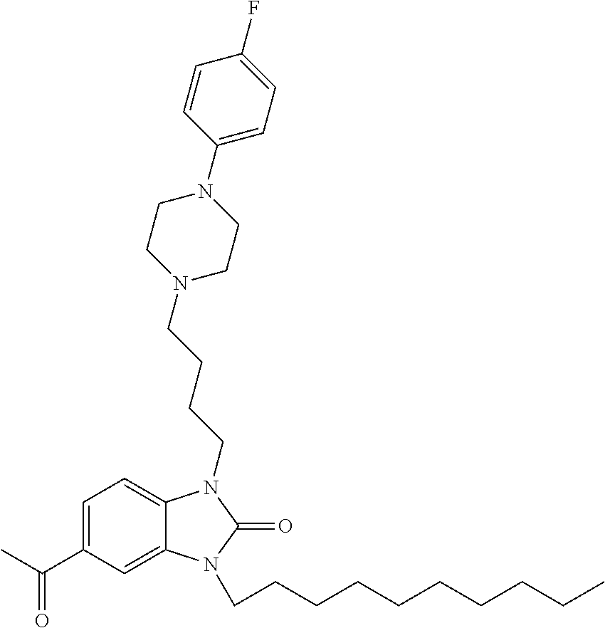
C1=C(C(C)=O)C=C2C(=C1)N(CCCCN1CCN(C3=CC=C(F)C=C3)CC1)C(=O)N2CCCCCCCCCC
